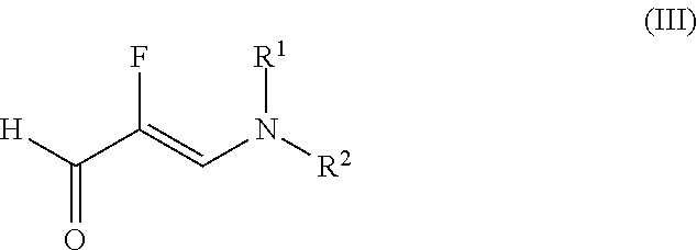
[H]C(C(=CN([R2])[R1])F)=O
